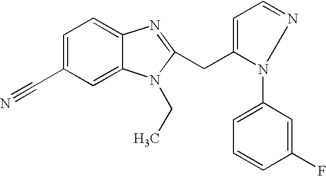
C1=C(C#N)C=C2C(=C1)N=C(CC1=CC=NN1C1=CC=CC(F)=C1)N2CC
